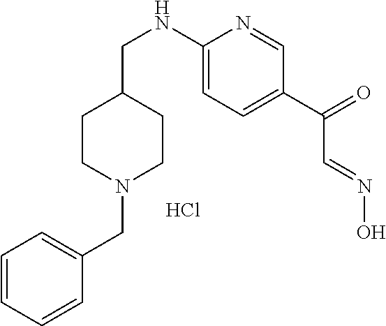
C1=CC=CC(CN2CCC(CNC3=CC=C(C(=O)C=NO)C=N3)CC2)=C1.Cl
